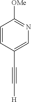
C1(C#C[H])=CN=C([OMe])C=C1
